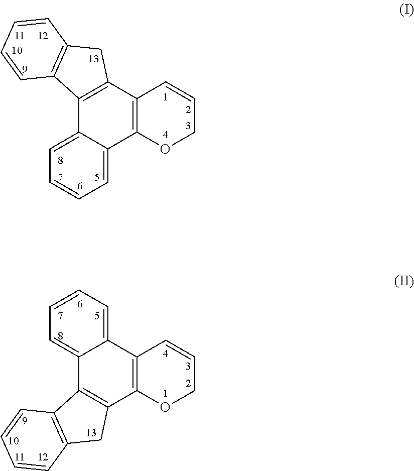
C12=CC=CC=C1C1=C(C3=C2C2=C(C3)C=CC=C2)C=CCO1.C12=CC=CC=C1C1=C(C3=C2C2=C(C3)C=CC=C2)OCC=C1
